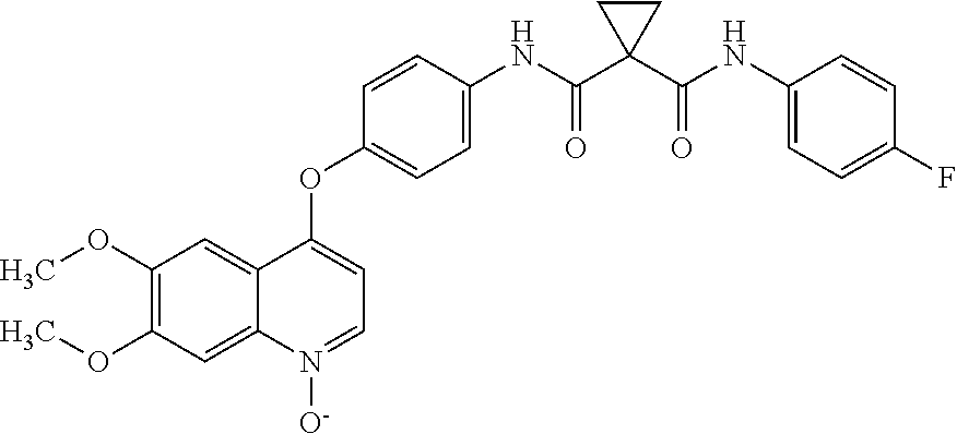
C1(OC)=C(OC)C=C2C(=C1)C(OC1=CC=C(NC(C3(C(NC4=CC=C(F)C=C4)=O)CC3)=O)C=C1)=CC=N2[O-]
